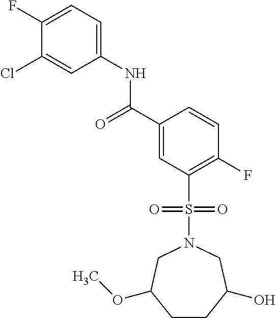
C1(F)=CC=C(NC(C2=CC(S(N3CC(OC)CCC(O)C3)(=O)=O)=C(F)C=C2)=O)C=C1Cl
